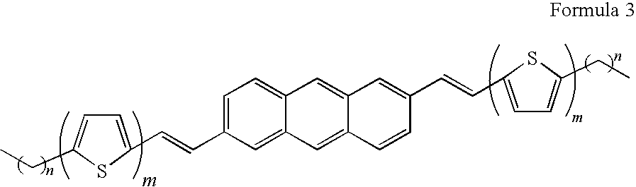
C(=CC1=CC=C2C(=C1)C=C1C(=C2)C=C(C=CC2=CC=C(CC)S2)C=C1)C1=CC=C(CC)S1
